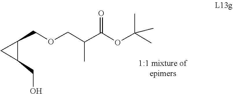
C1(COCC(C(=O)OC(C)(C)C)C)C(CO)C1
